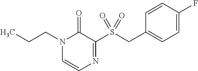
N1(CCC)C=CN=C(S(CC2=CC=C(F)C=C2)(=O)=O)C1=O
